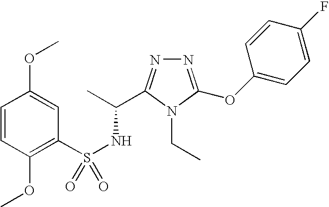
S(NC(C)C1=NN=C(OC2=CC=C(F)C=C2)N1CC)(=O)(C1=C(OC)C=CC(OC)=C1)=O
